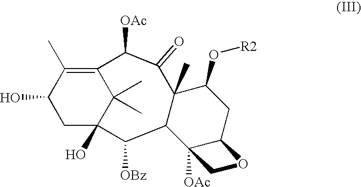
C1C2(O)C(C)(C)C(=C(C)C1O)C([OAc])C(=O)C1(C)C(C2[OBz])C2([OAc])C(CC1O[R2])OC2
